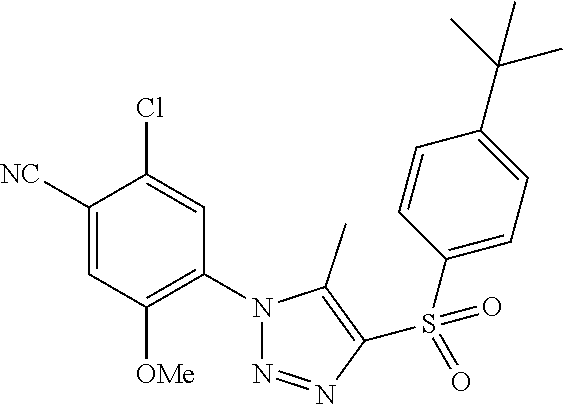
C1([NC])=CC([OMe])=C(N2N=NC(S(C3=CC=C(C(C)(C)C)C=C3)(=O)=O)=C2C)C=C1Cl
